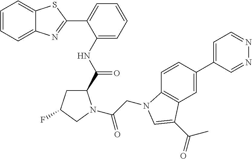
C1=CC=C2C(=C1)SC(C1=CC=CC=C1NC(C1CC(F)CN1C(CN1C3=C(C=C(C4=CC=NN=C4)C=C3)C(C(=O)C)=C1)=O)=O)=N2
